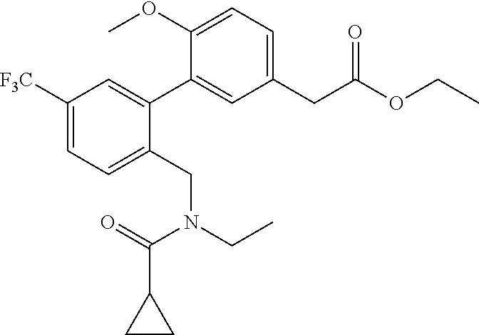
C1([F3C])=CC=C(CN(CC)C(C2CC2)=O)C(C2=CC(CC(OCC)=O)=CC=C2OC)=C1
